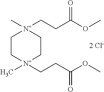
C1C[N+](C)(CCC(OC)=O)CC[N+]1(C)CCC(OC)=O.[2 Cl-]
